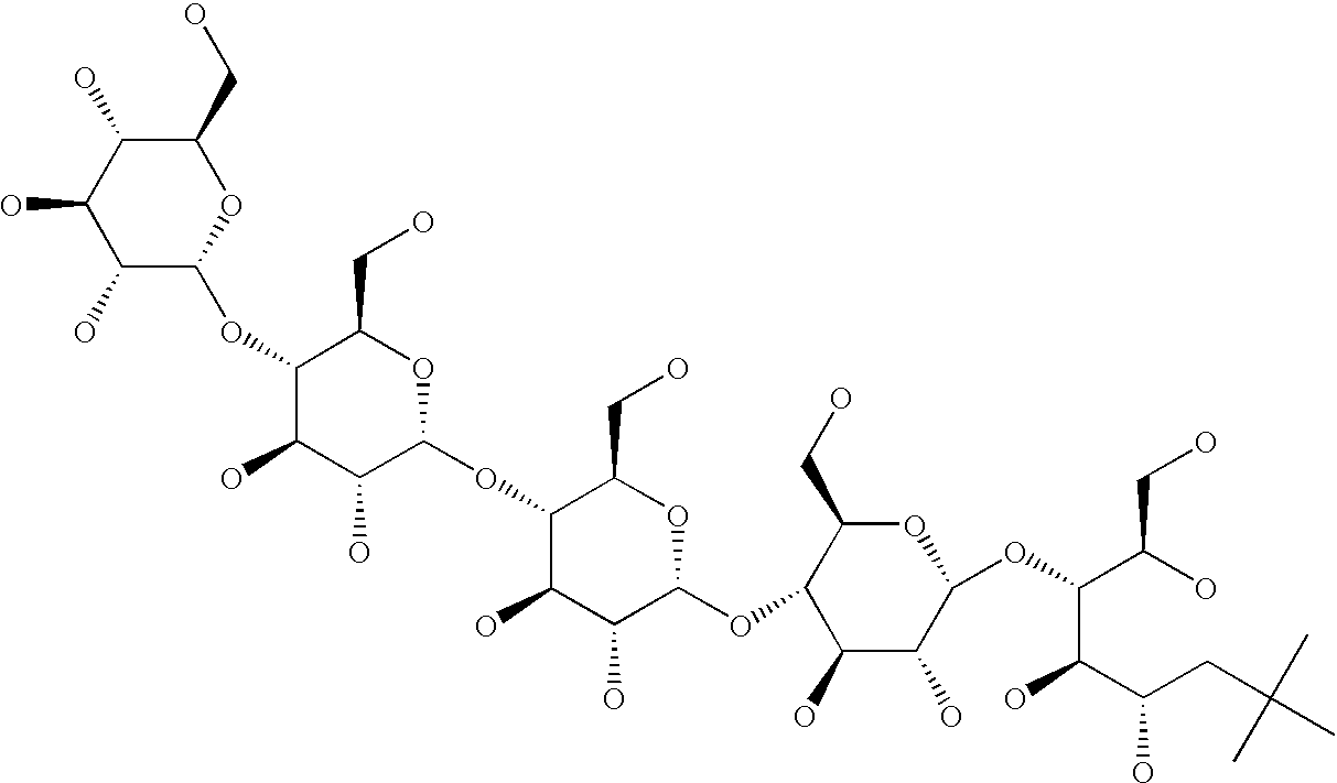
C1(CO)C(O)C(O)C(O)C(OC2C(O)C(O)C(OC3C(O)C(O)C(OC4C(O)C(O)C(OC(C(C(CC(C)(C)C)O)O)C(O)CO)OC4CO)OC3CO)OC2CO)O1
